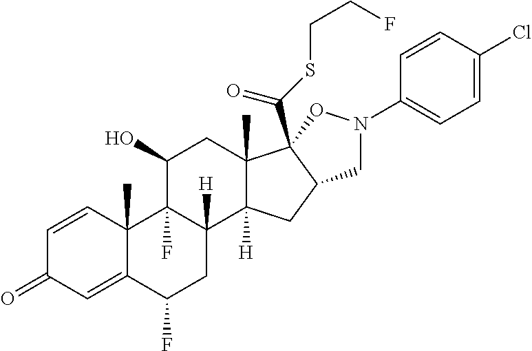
C1=CC2(C)C(=CC1=O)C(F)CC1([H])C2(F)C(O)CC2(C)C1([H])CC1C2(C(SCCF)=O)ON(C2=CC=C(Cl)C=C2)C1
